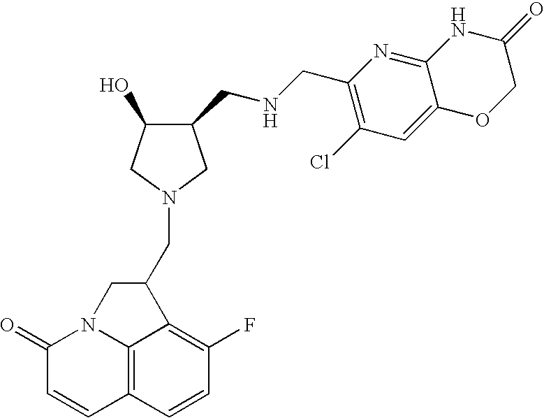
C12=C3C=CC(F)=C1C(CN1CC(O)C(CNCC4=C(Cl)C=C5C(=N4)NC(=O)CO5)C1)CN2C(=O)C=C3
